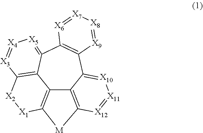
C12=C3[X1][X2]C4=C1C(=[X5][X4]=[X3]4)C1=C(C4=[X10][X11]=[X12]C(=C24)[M]3)[X9]=[X8][X7]=[X6]1
